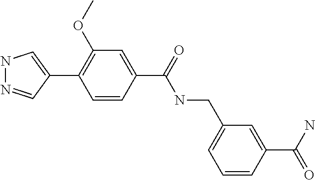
N1N=CC(C2=C(OC)C=C(C(=O)NCC3=CC=CC(C(=O)N)=C3)C=C2)=C1
